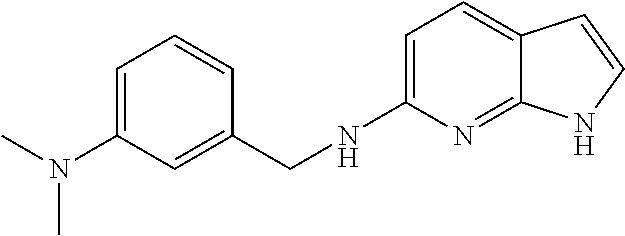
N(C1=CC=C2C(=N1)NC=C2)CC1=CC(N(C)C)=CC=C1
